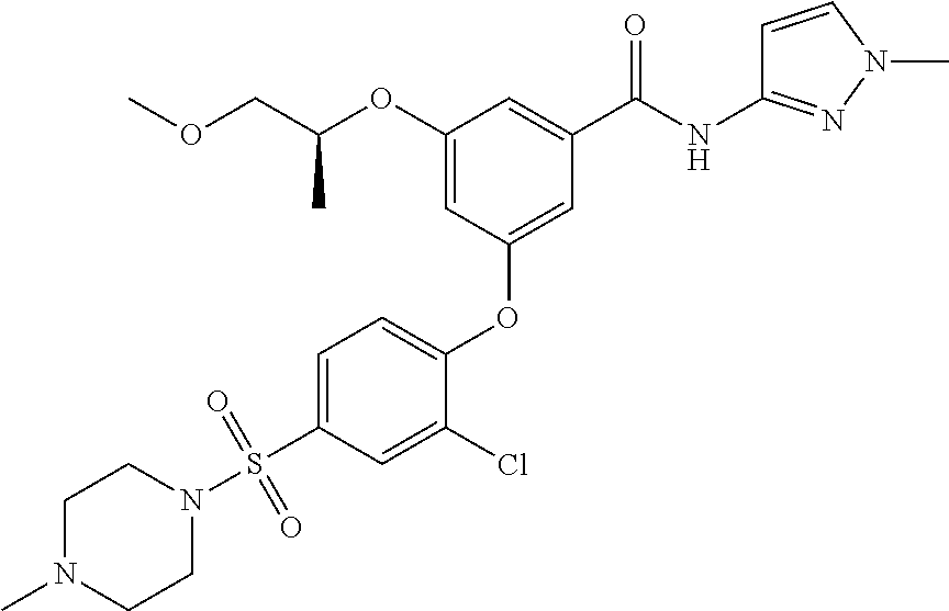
C1=C(Cl)C(OC2=CC(C(NC3=NN(C)C=C3)=O)=CC(OC(COC)C)=C2)=CC=C1S(N1CCN(C)CC1)(=O)=O
